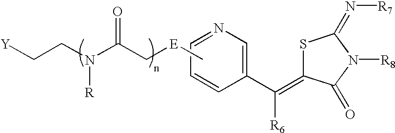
C1(C(=C2SC(=N[R7])N([R8])C2=O)[R6])=CN=CC=C1.C[E]CC(N(CC[Y])[R])=O
